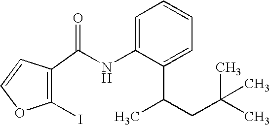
C1(I)=C(C(NC2=CC=CC=C2C(C)CC(C)(C)C)=O)C=CO1
